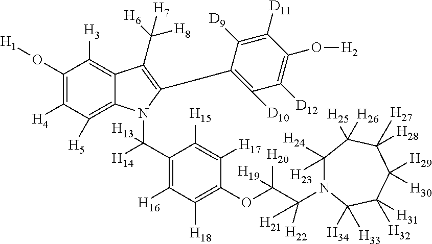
C1(O[H1])=C([H4])C([H5])=C2C(=C1[H3])C(C([H6])([H8])[H7])=C(C1=C([D10])C([D12])=C(O[H2])C([D11])=C1[D9])N2C(C1=C([H16])C([H18])=C(OC(C([H21])([H22])N2C([H23])([H24])C([H25])([H26])C([H28])([H27])C([H29])([H30])C([H31])([H32])C2([H34])[H33])([H20])[H19])C([H17])=C1[H15])([H14])[H13]
